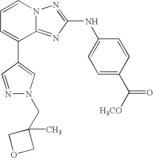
C1=CN2C(=NC(NC3=CC=C(C([H3CO])=O)C=C3)=N2)C(C2=CN(CC3(C)COC3)N=C2)=C1
